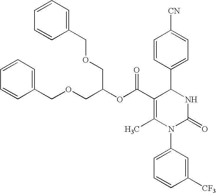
C1=CC(C2C(C(=O)OC(COCC3=CC=CC=C3)COCC3=CC=CC=C3)=C(C)N(C3=CC=CC([CF3])=C3)C(=O)N2)=CC=C1[CN]
